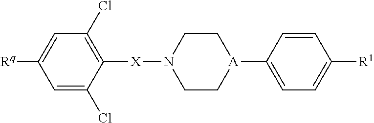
[X](N1CC[A](C2=CC=C([R1])C=C2)CC1)C1=C(Cl)C=C([Rq])C=C1Cl
